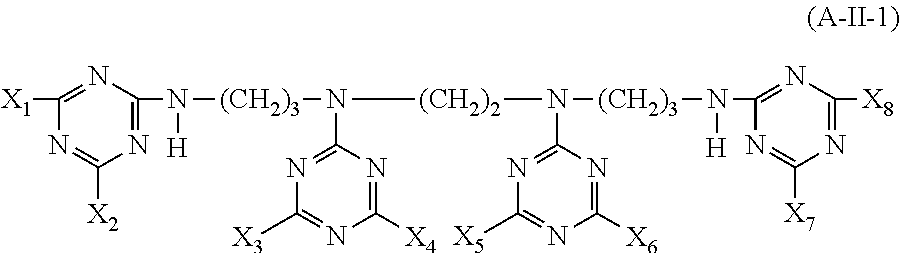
[X1]C1=NC(N([(CH2)3]N(C2=NC([X3])=NC([X4])=N2)[(CH2)2]N([(CH2)3]N(C2=NC([X8])=NC([X7])=N2)[H])C2=NC([X5])=NC([X6])=N2)[H])=NC([X2])=N1
